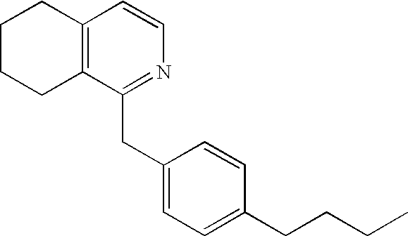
C1(CC2=CC=C(CCCC)C=C2)=NC=CC2=C1CCCC2
